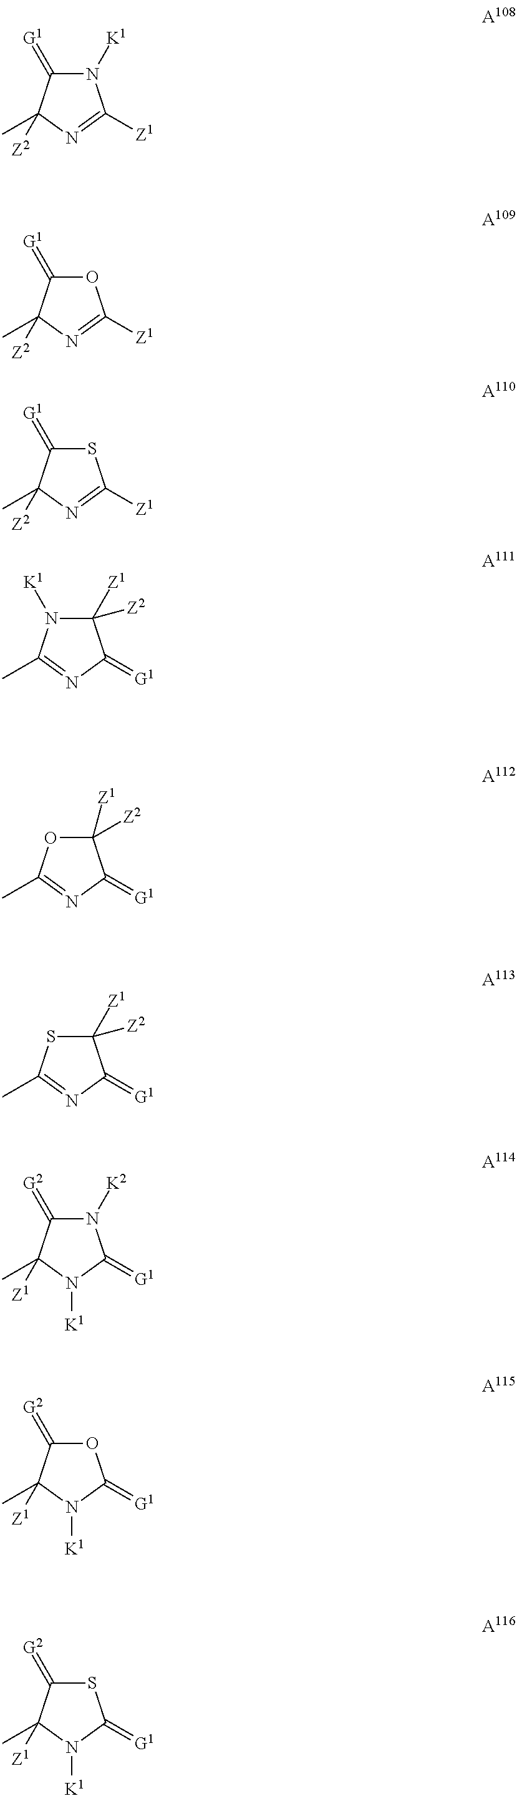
C1([Z1])([Z2])OC(C)=NC1=[G1].C1([Z1])([Z2])SC(C)=NC1=[G1].N1([K2])C(=[G2])C(C)([Z1])N([K1])C1=[G1].O1C(=[G2])C(C)([Z1])N([K1])C1=[G1].S1C(=[G2])C(C)([Z1])N([K1])C1=[G1].C1([Z1])([Z2])N([K1])C(C)=NC1=[G1].N1([K1])C(=[G1])C(C)([Z2])N=C1[Z1].O1C(=[G1])C(C)([Z2])N=C1[Z1].S1C(=[G1])C(C)([Z2])N=C1[Z1]
